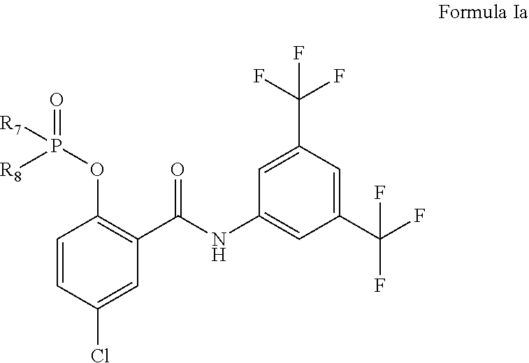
C1=CC(Cl)=CC(C(NC2=CC(C(F)(F)F)=CC(C(F)(F)F)=C2)=O)=C1OP([R8])(=O)[R7]
